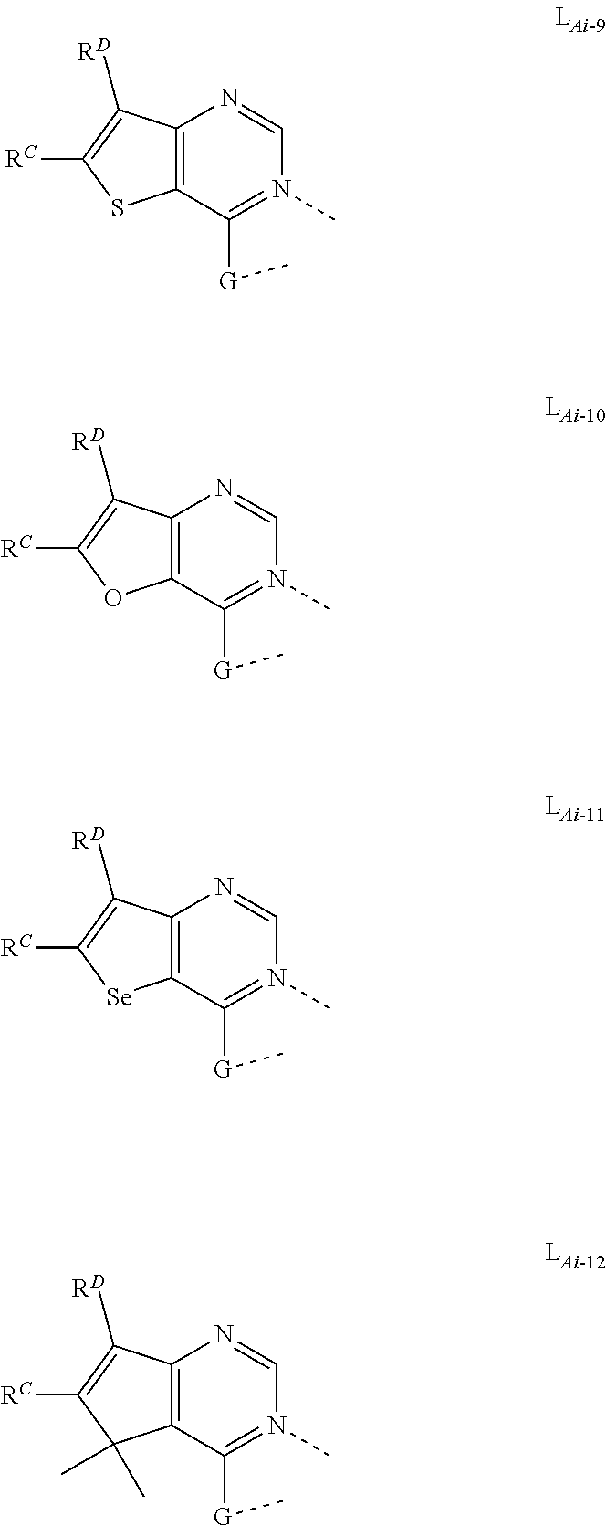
C12=C(C([G]C)=N(C)C=N1)SC([RC])=C2[RD].C12=C(C([G]C)=N(C)C=N1)OC([RC])=C2[RD].C12=C(C([G]C)=N(C)C=N1)[Se]C([RC])=C2[RD].C12=C(C([G]C)=N(C)C=N1)C(C)(C)C([RC])=C2[RD]
